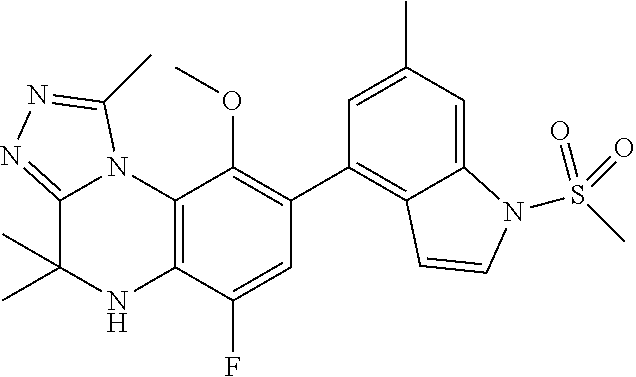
C1(C2=C3C(=CC(C)=C2)N(S(C)(=O)=O)C=C3)=C(OC)C2=C(C(F)=C1)NC(C)(C)C1=NN=C(C)N21
